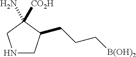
N1CC(CCC[B(OH)2])C([CO2H])(N)C1
